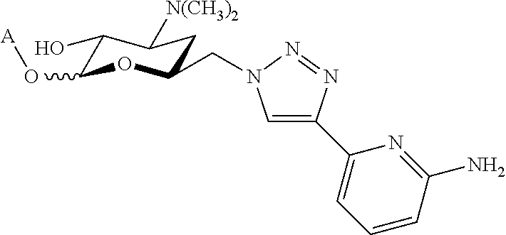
C1(O)C(O[A])OC(CN2C=C(C3=CC=CC(N)=N3)N=N2)CC1[N(CH3)2]
